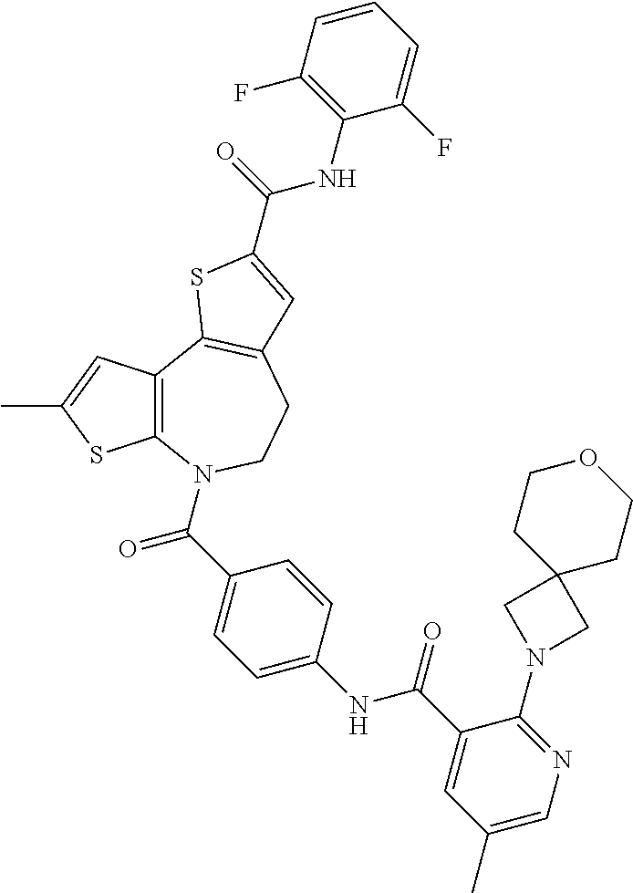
C12=C(C3=C(CCN1C(C1=CC=C(NC(C4=CC(C)=CN=C4N4CC5(C4)CCOCC5)=O)C=C1)=O)C=C(C(=O)NC1=C(F)C=CC=C1F)S3)C=C(C)S2
